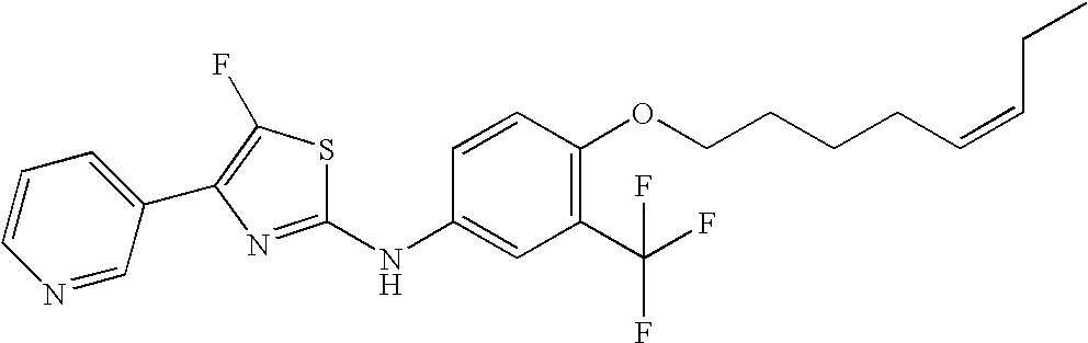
C1=CC=C(C2=C(F)SC(NC3=CC(C(F)(F)F)=C(OCCCCC=CCC)C=C3)=N2)C=N1
